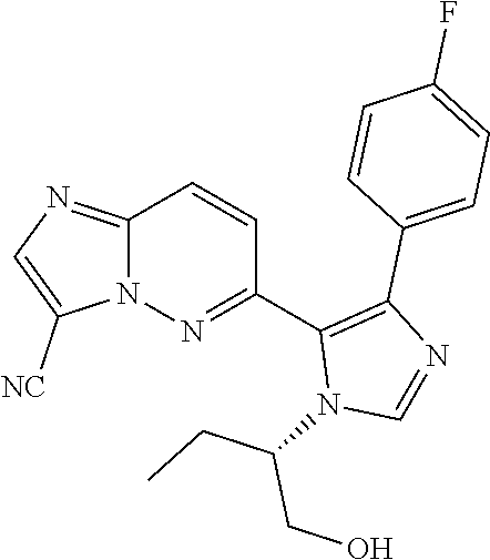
C12=NC=C([NC])N1N=C(C1=C(C3=CC=C(F)C=C3)N=CN1C(CC)CO)C=C2
